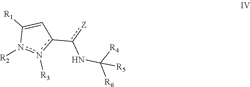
C1([R1])=Cc(-c([Z])NC([R4])([R6])[R5])n([R3])n1[R2]
